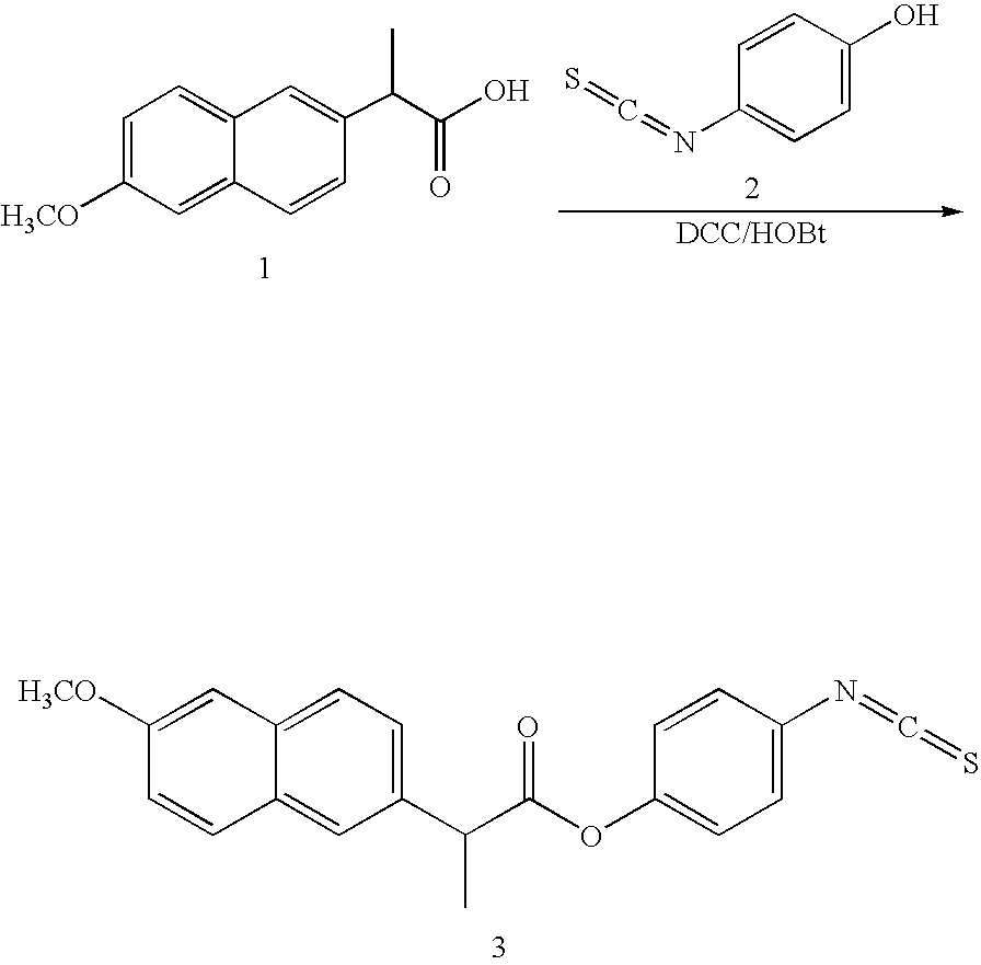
C1=CC2=CC(C(C(=O)OC3=CC=C(N=C=S)C=C3)C)=CC=C2C=C1[H3CO].C1=C(O)C=CC(N=C=S)=C1.C1=C([H3CO])C=C2C(=C1)C=C(C(C(O)=O)C)C=C2
